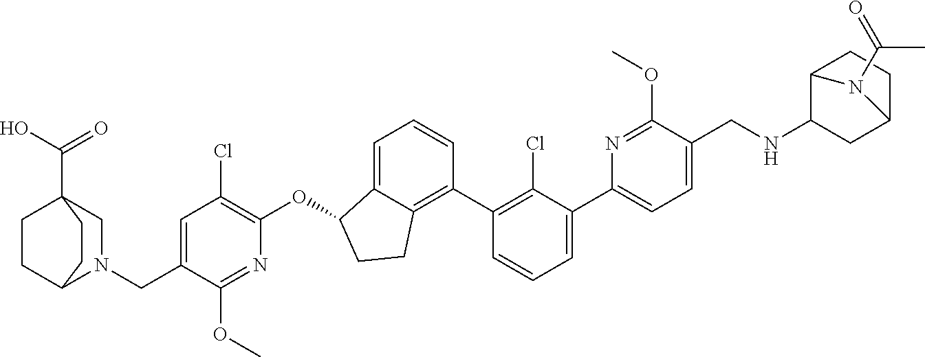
C(C1=CC(Cl)=C(OC2C3=CC=CC(C4=C(Cl)C(C5=CC=C(CNC6C7CCC(C6)N7C(=O)C)C(OC)=N5)=CC=C4)=C3CC2)N=C1OC)N1C2CCC(C(O)=O)(C1)CC2
